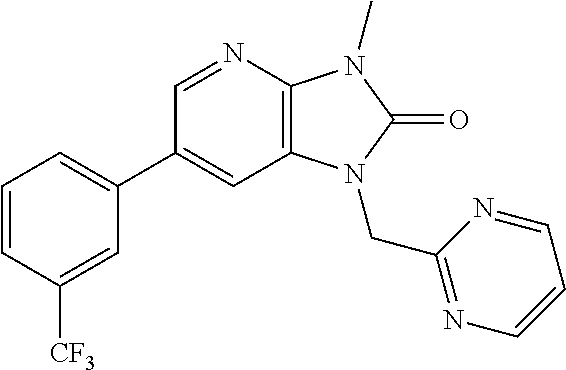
C1(C2=CC=CC([CF3])=C2)=CC2=C(N=C1)N(C)C(=O)N2CC1=NC=CC=N1
